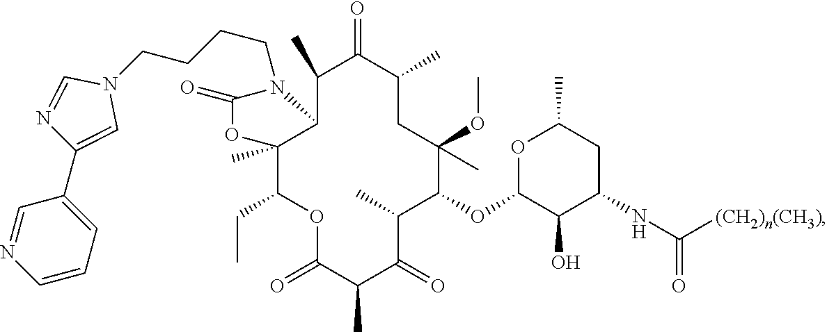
C1(C)C(=O)C(C)CC(OC)(C)C(OC2OC(C)CC(NC(=O)[(CH2)n(CH3)])C2O)C(C)C(=O)C(C)C(=O)OC(CC)C2(C)C1N(CCCCN1C=C(C3=CC=CN=C3)N=C1)C(=O)O2
